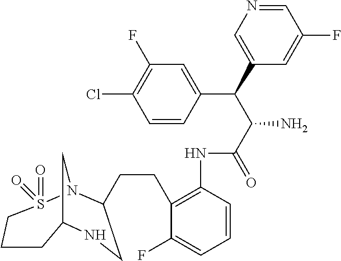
C12CN(S(=O)(=O)CCC1)C(CCC1=C(NC(C(C(C3=CN=CC(F)=C3)C3=CC(F)=C(Cl)C=C3)N)=O)C=CC=C1F)CN2
